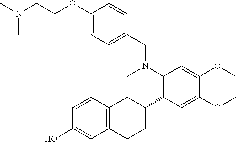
CN(CCOC1=CC=C(CN(C2=C(C3CC4=C(CC3)C=C(O)C=C4)C=C(OC)C(OC)=C2)C)C=C1)C
